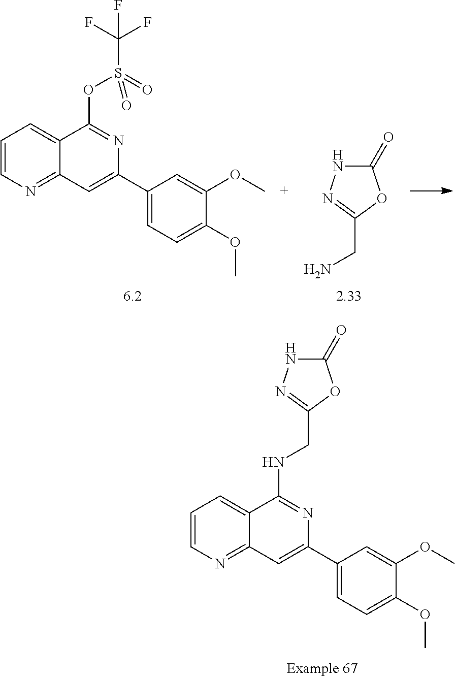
C1=CN=C2C(=C1)C(NCC1=NNC(=O)O1)=NC(C1=CC=C(OC)C(OC)=C1)=C2.C1=CN=C2C(=C1)C(OS(C(F)(F)F)(=O)=O)=NC(C1=CC=C(OC)C(OC)=C1)=C2.C1(=O)NN=C(CN)O1
